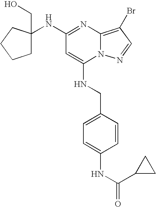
C1(NC2(CO)CCCC2)=NC2=C(Br)C=NN2C(NCC2=CC=C(NC(=O)C3CC3)C=C2)=C1
